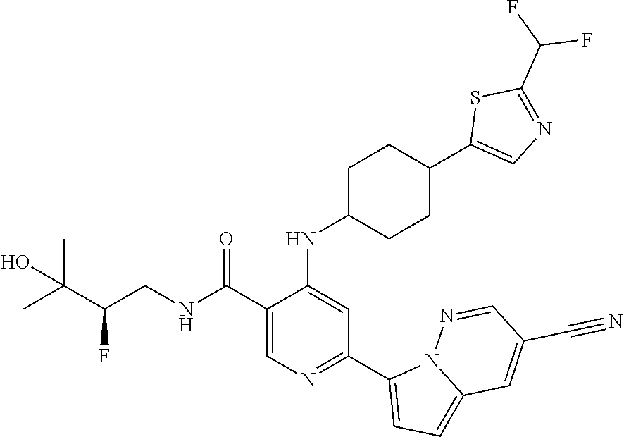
C1(C(NCC(C(C)(C)O)F)=O)=CN=C(C2=CC=C3N2N=CC(C#N)=C3)C=C1NC1CCC(C2=CN=C(C(F)F)S2)CC1
